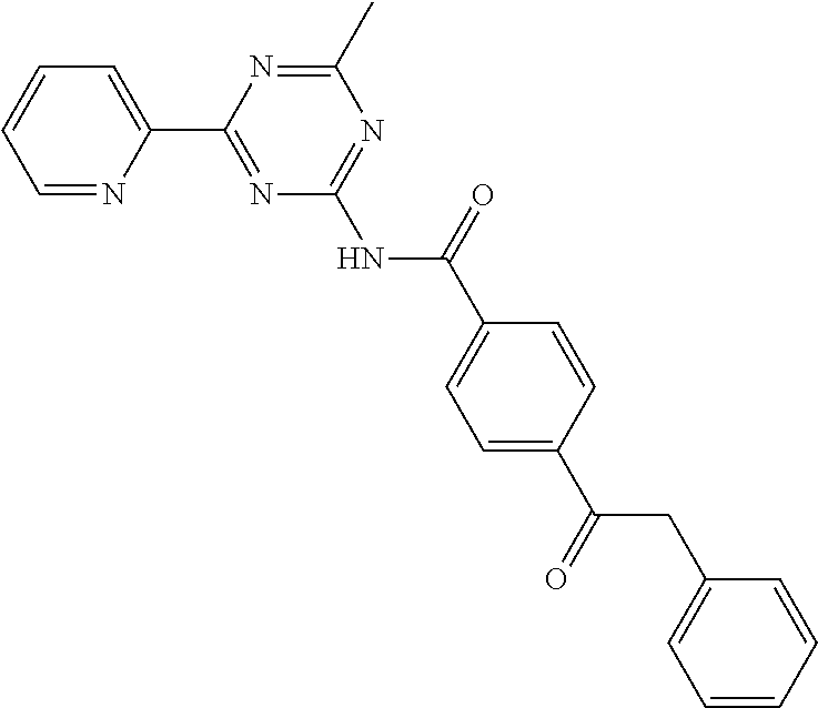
C1=NC(C2=NC(NC(C3=CC=C(C(=O)CC4=CC=CC=C4)C=C3)=O)=NC(C)=N2)=CC=C1
